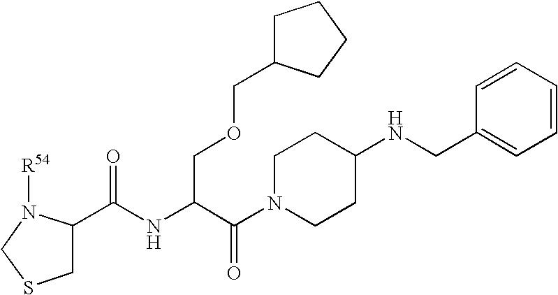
C1(C(NC(C(N2CCC(NCC3=CC=CC=C3)CC2)=O)COCC2CCCC2)=O)CSCN1[R54]
